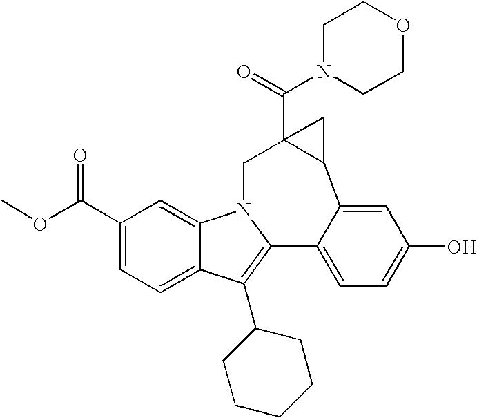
N1(C(=O)C23C(C4=CC(O)=CC=C4C4=C(C5CCCCC5)C5=CC=C(C(=O)OC)C=C5N4C2)C3)CCOCC1
